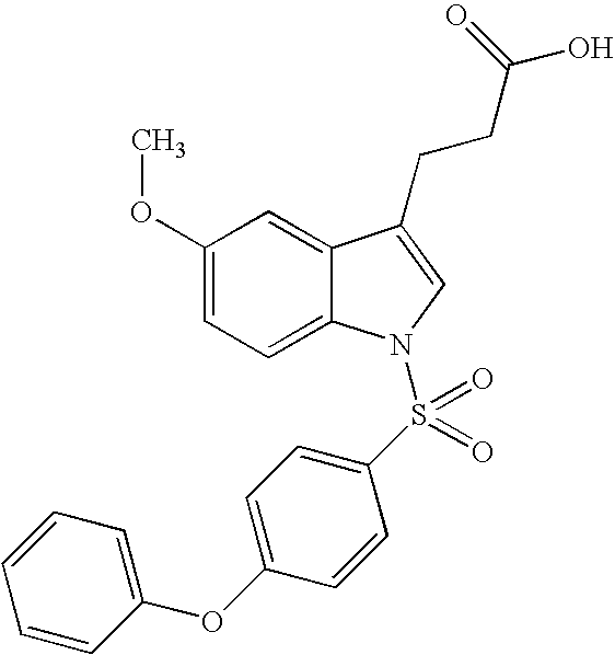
C1(OC)=CC=C2C(=C1)C(CCC(O)=O)=CN2S(C1=CC=C(OC2=CC=CC=C2)C=C1)(=O)=O
